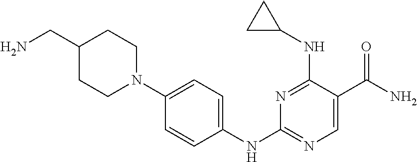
N1=C(NC2CC2)C(C(N)=O)=CN=C1NC1=CC=C(N2CCC(CN)CC2)C=C1
